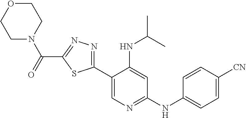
C1N(C(C2=NN=C(C3=CN=C(NC4=CC=C([CN])C=C4)C=C3NC(C)C)S2)=O)CCOC1
